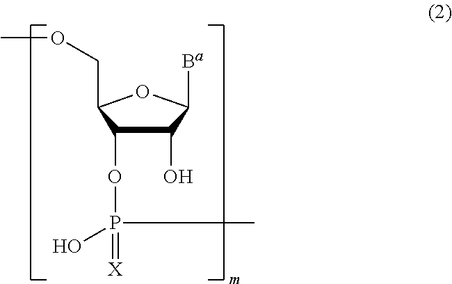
C1(O)C(OP(=[X])(O)C)C(COC)OC1[Ba]
